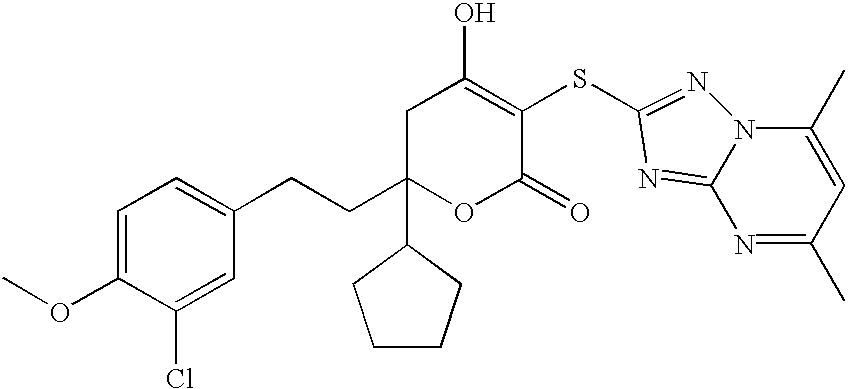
C1(OC)=CC=C(CCC2(C3CCCC3)OC(=O)C(SC3=NN4C(C)=CC(C)=NC4=N3)=C(O)C2)C=C1Cl
